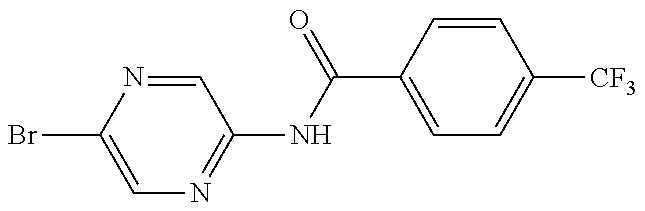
C1=C(Br)N=CC(NC(=O)C2=CC=C([CF3])C=C2)=N1
